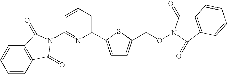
C1=CC2=C(C=C1)C(=O)N(C1=NC(C3=CC=C(CON4C(=O)C5=C(C4=O)C=CC=C5)S3)=CC=C1)C2=O
